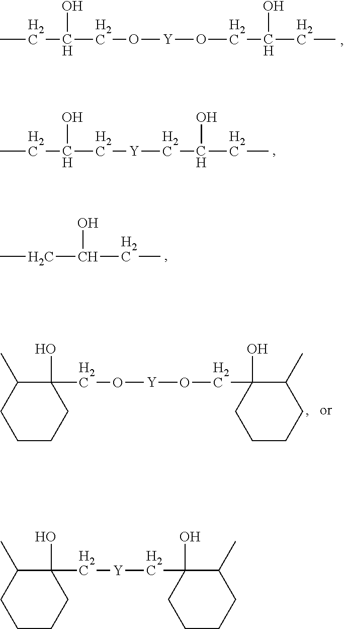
CCC(O)C[Y]CC(O)CC.CCC(CC)O.CCC(O)CO[Y]OCC(CC)O.C1(CO[Y]OCC2(O)CCCCC2C)(O)C(C)CCCC1.C1(C[Y]CC2(O)CCCCC2C)(O)C(C)CCCC1
